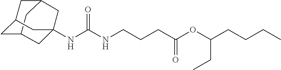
C12CC3CC(C1)CC(NC(NCCCC(OC(CCCC)CC)=O)=O)(C3)C2
